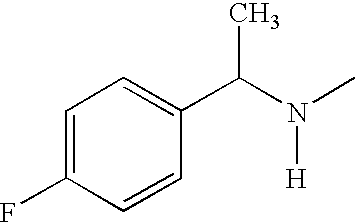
C1=C(F)C=CC(C(N(C)[H])C)=C1
